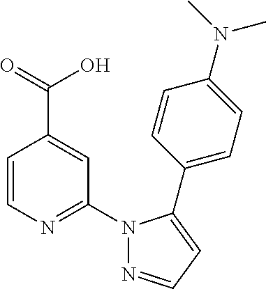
C1=CN=C(N2N=CC=C2C2=CC=C(N(C)C)C=C2)C=C1C(O)=O
